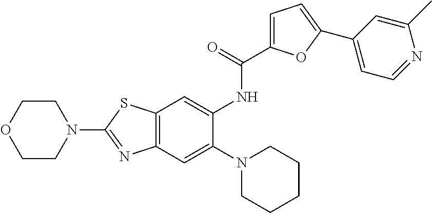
C1OCCN(C2=NC3=C(S2)C=C(NC(=O)C2=CC=C(C4=CC=NC(C)=C4)O2)C(N2CCCCC2)=C3)C1
